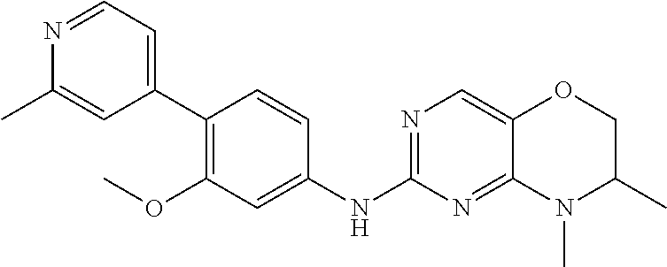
C1(C2=C(OC)C=C(NC3=NC=C4C(=N3)N(C)C(C)CO4)C=C2)=CC=NC(C)=C1
